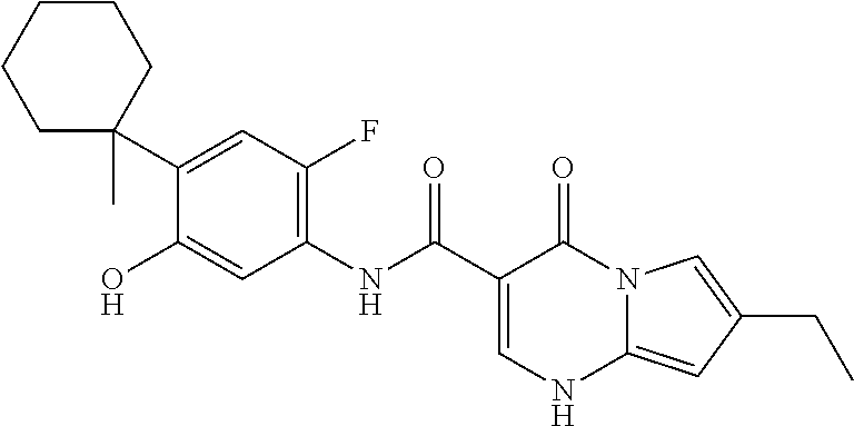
C1(C2(C)CCCCC2)=CC(F)=C(NC(C2=CNC3=CC(CC)=CN3C2=O)=O)C=C1O
